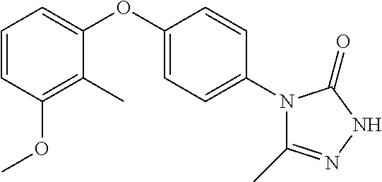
C1(OC)=C(C)C(OC2=CC=C(N3C(C)=NNC3=O)C=C2)=CC=C1
